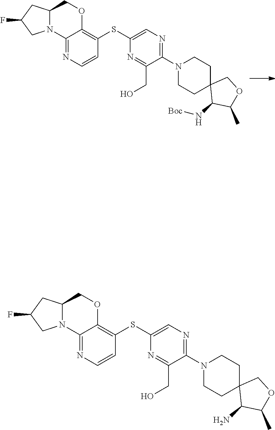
C1(SC2=C3C(=NC=C2)N2C(CO3)CC(F)C2)=CN=C(N2CCC3(CC2)C(N)C(C)OC3)C(CO)=N1.C1(SC2=C3C(=NC=C2)N2C(CO3)CC(F)C2)=CN=C(N2CCC3(CC2)C(N[Boc])C(C)OC3)C(CO)=N1
